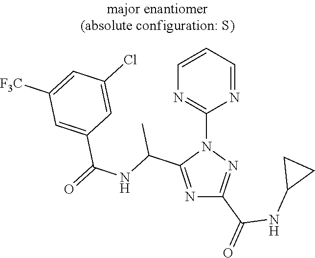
N1=C(C(NC(=O)C2=CC([F3C])=CC(Cl)=C2)C)N(C2=NC=CC=N2)N=C1C(=O)NC1CC1
